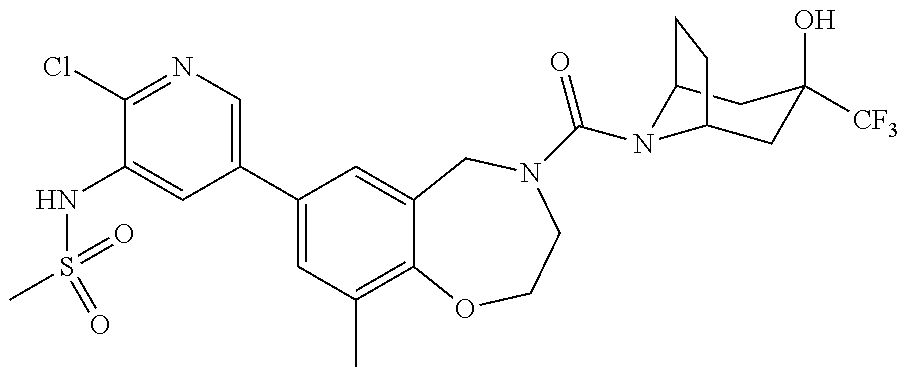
C1(NS(=O)(C)=O)=CC(C2=CC(C)=C3C(=C2)CN(C(=O)N2C4CC(O)([CF3])CC2CC4)CCO3)=CN=C1Cl
